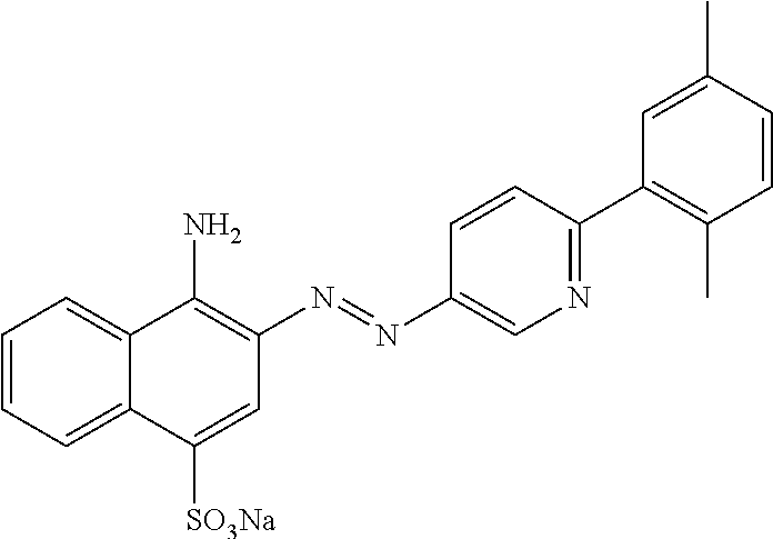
C1=CC=C2C(=C1)C(N)=C(N=NC1=CN=C(C3=C(C)C=CC(C)=C3)C=C1)C=C2[SO3Na]
